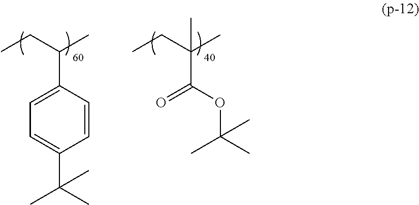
CCC(C)C1=CC=C(C(C)(C)C)C=C1.CCC(C)(C(=O)OC(C)(C)C)C
